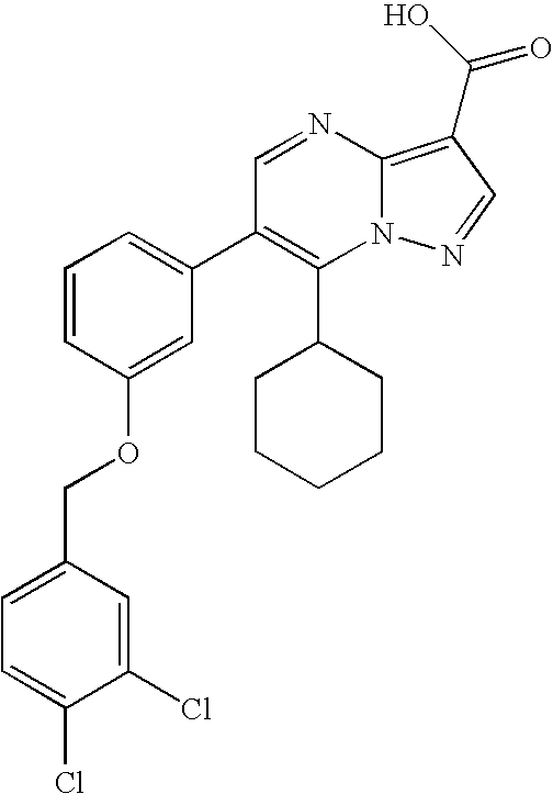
C1(C2CCCCC2)=C(C2=CC=CC(OCC3=CC=C(Cl)C(Cl)=C3)=C2)C=NC2=C(C(O)=O)C=NN12
